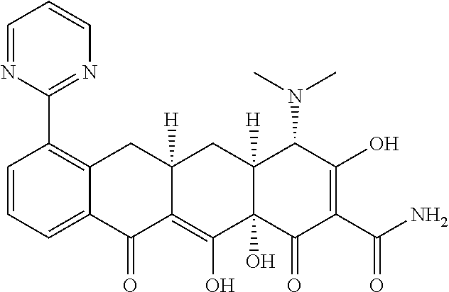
C1=CC=C2C(=C1C1=NC=CC=N1)CC1([H])C(=C(O)C3(O)C([H])(C1)C(N(C)C)C(O)=C(C(=O)N)C3=O)C2=O
